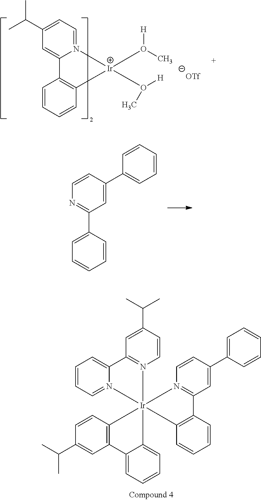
C1=CC=CC=C1C1=NC=CC(C2=CC=CC=C2)=C1.C1=CC=CC2=C1C1=N(C=CC(C3=CC=CC=C3)=C1)[Ir]213(N2=C(C=C(C(C)C)C=C2)C2=CC=CC=N21)C1=CC=CC=C1C1=C3C=CC(C(C)C)=C1.C1=CC=CC2=C1C1=CC(C(C)C)=CC=N1[Ir]2(O(C)[H])O(C)[H]
